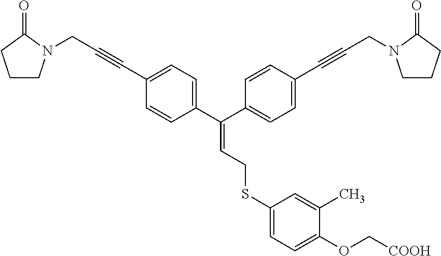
C(=C(C1=CC=C(C#CCN2CCCC2=O)C=C1)C1=CC=C(C#CCN2CCCC2=O)C=C1)CSC1=CC=C(OC[COOH])C(C)=C1
